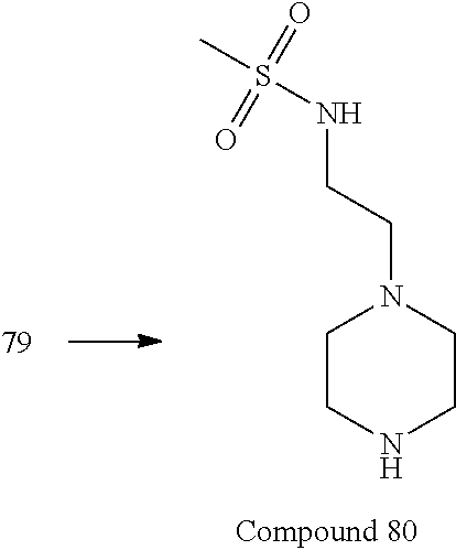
C1CNCCN1CCNS(C)(=O)=O
